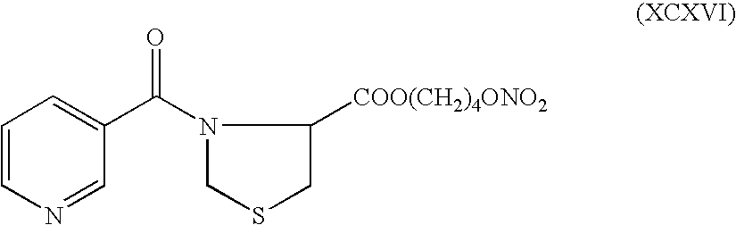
C1=CN=CC(C(N2CSCC2[COO(CH2)4ONO2])=O)=C1
